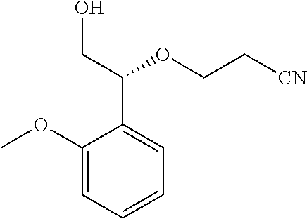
C1(OC)=CC=CC=C1C(CO)OCC[CN]
